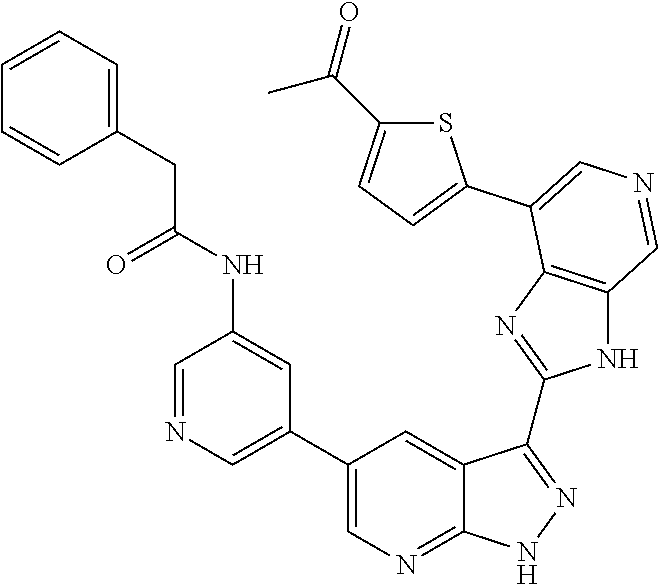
C1=NC=C(C2=CN=C3C(=C2)C(C2=NC4=C(N2)C=NC=C4C2=CC=C(C(=O)C)S2)=NN3)C=C1NC(CC1=CC=CC=C1)=O
